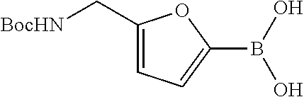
C1(C[BocHN])=CC=C(B(O)O)O1
